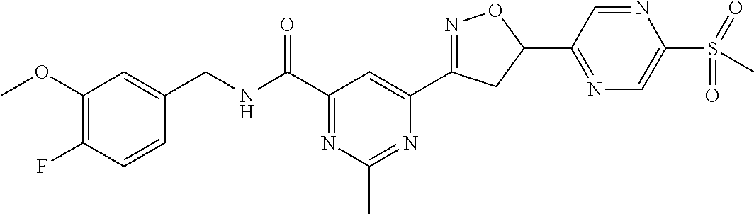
C1=CC(F)=C(OC)C=C1CNC(C1=NC(C)=NC(C2=NOC(C3=NC=C(S(=O)(=O)C)N=C3)C2)=C1)=O
